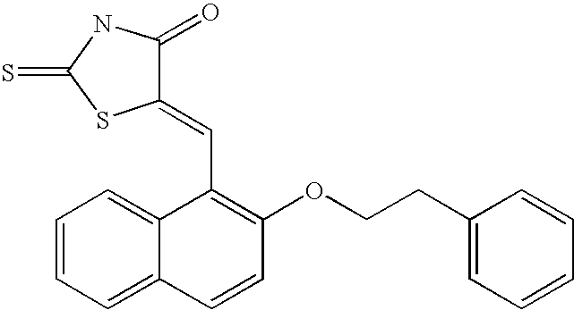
C1=CC=C2C(=C1)C(C=C1C(=O)NC(=S)S1)=C(OCCC1=CC=CC=C1)C=C2
